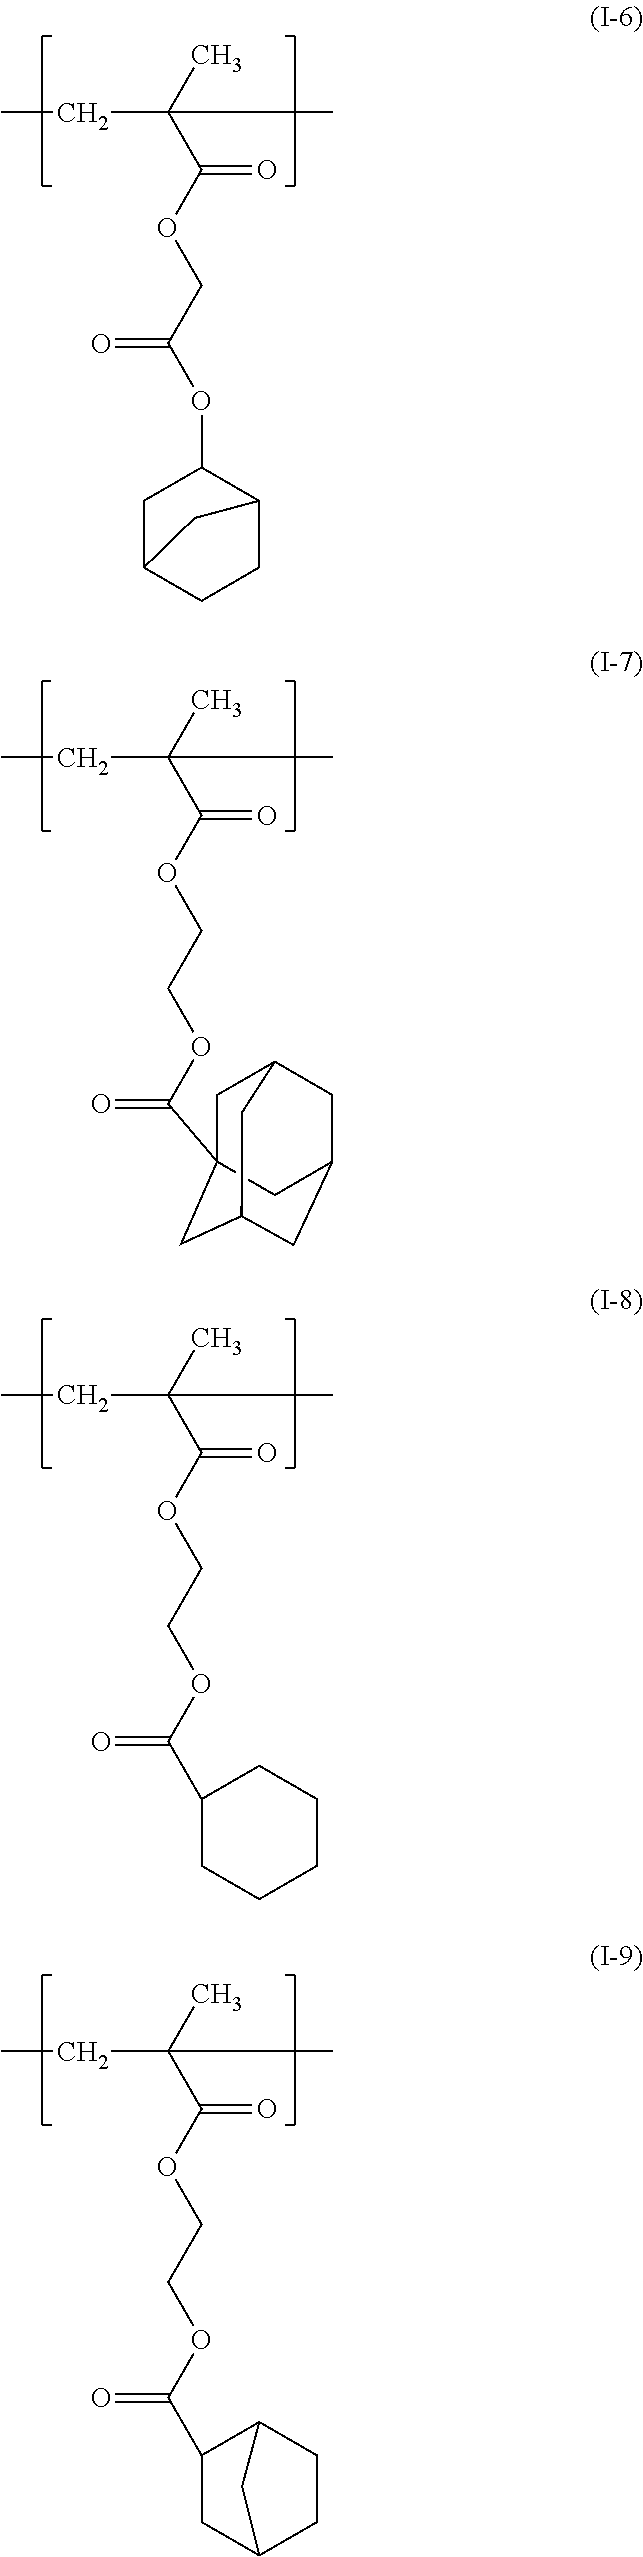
O(C(C(C)(C)CC)=O)CC(=O)OC1CC2CCC1C2.O(C(C(C)(C)CC)=O)CCOC(=O)C12CC3CC(CC(C1)C3)C2.O(C(C(C)(C)CC)=O)CCOC(=O)C1CCCCC1.O(C(C(C)(C)CC)=O)CCOC(=O)C1CC2CCC1C2
